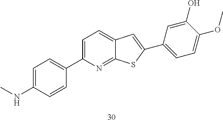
C1=C(NC)C=CC(C2=CC=C3C(=N2)SC(C2=CC=C(OC)C(O)=C2)=C3)=C1
